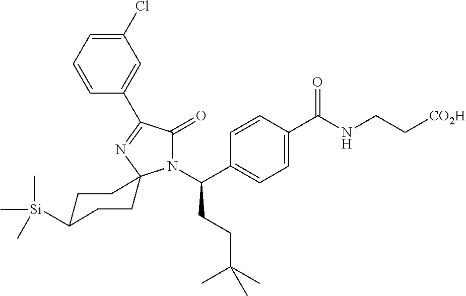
N1(C(C2=CC=C(C(NCC[CO2H])=O)C=C2)CCC(C)(C)C)C(=O)C(C2=CC(Cl)=CC=C2)=NC12CCC([Si](C)(C)C)CC2
